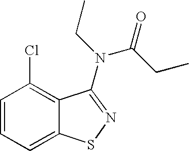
C1=CC=C2C(=C1Cl)C(N(CC)C(CC)=O)=NS2
